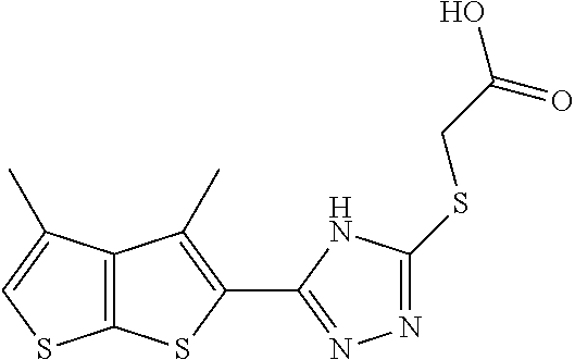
C12=C(C(C)=CS1)C(C)=C(C1=NN=C(SCC(O)=O)N1)S2
